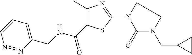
C1(C)=C(C(NCC2=CC=CN=N2)=O)SC(N2CCN(CC3CC3)C2=O)=N1
